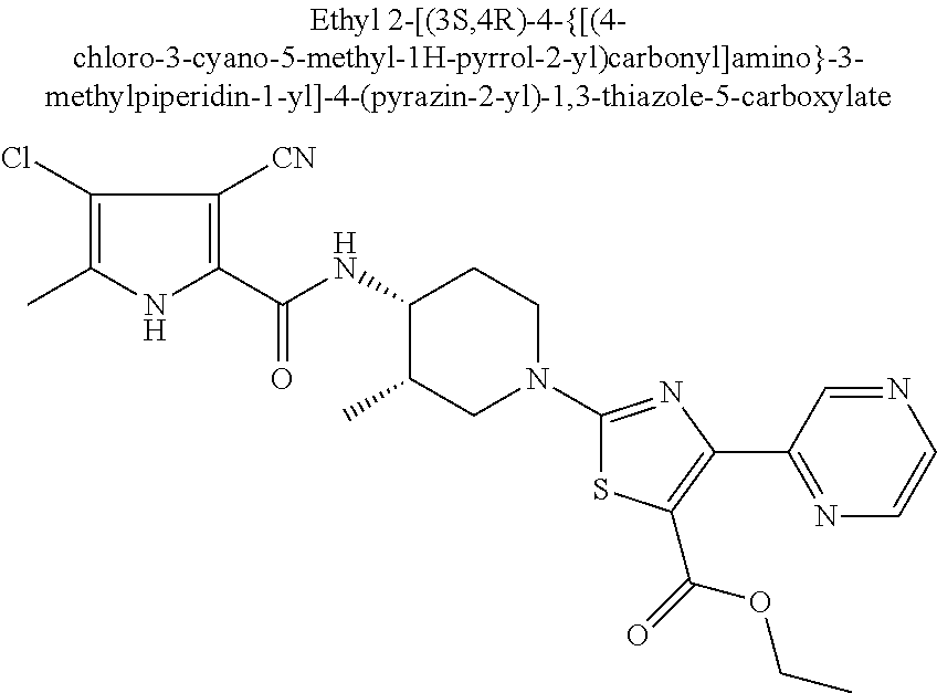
C1(Cl)=C(C)NC(C(=O)NC2C(C)CN(C3=NC(C4=NC=CN=C4)=C(C(=O)OCC)S3)CC2)=C1[CN]
